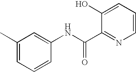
C1(C)=CC=CC(NC(C2=NC=CC=C2O)=O)=C1
